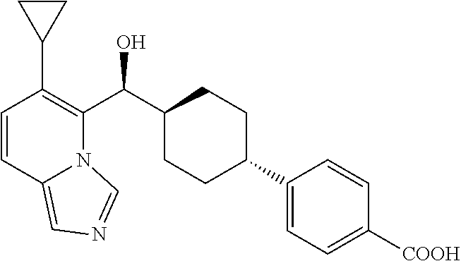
C1=CC2=CN=CN2C(C(C2CCC(C3=CC=C([COOH])C=C3)CC2)O)=C1C1CC1
